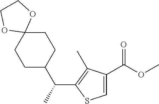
C1=C(C(OC)=O)C(C)=C(C(C)C2CCC3(CC2)OCCO3)S1
